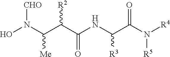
ON(C(C(C(NC(C(N([R4])[R5])=O)[R3])=O)[R2])[Me])[CHO]
